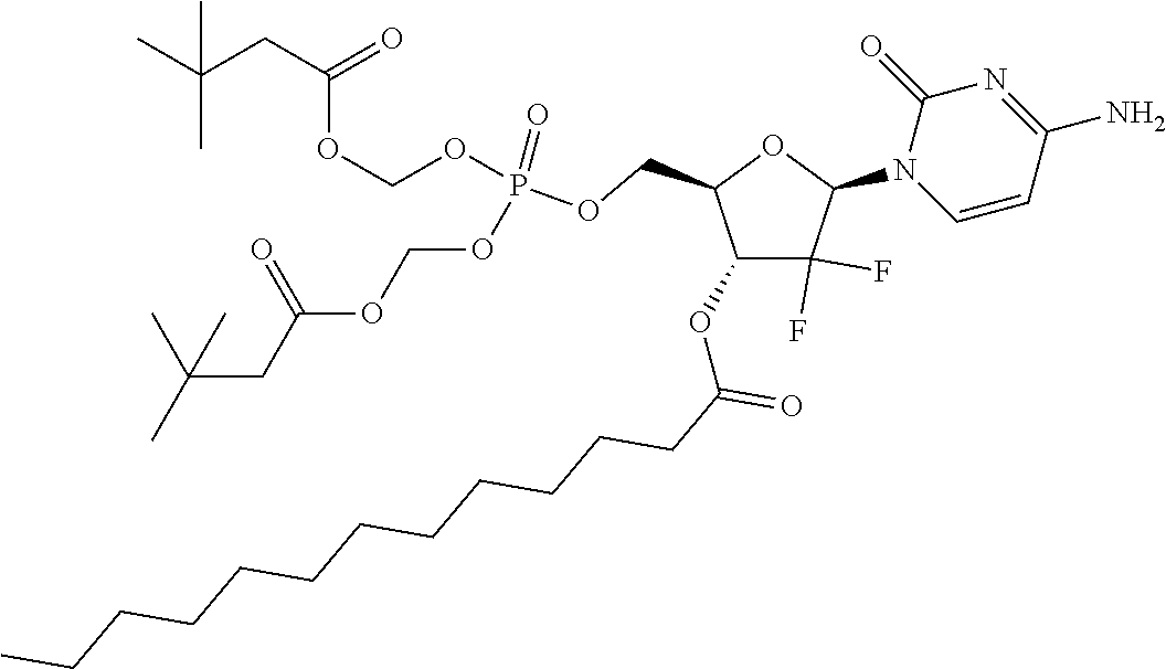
C1(OC(CCCCCCCCCCCC)=O)C(F)(F)C(N2C=CC(N)=NC2=O)OC1COP(OCOC(CC(C)(C)C)=O)(OCOC(CC(C)(C)C)=O)=O
